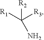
[R2]C([R1])([R3])N
